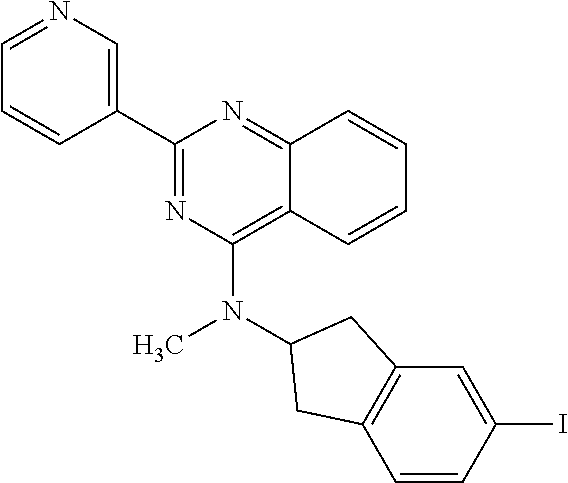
N1=C(C2=CN=CC=C2)N=C2C(=C1N(C)C1CC3=C(C=CC(I)=C3)C1)C=CC=C2
